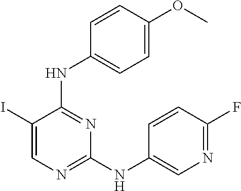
C1(I)=CN=C(NC2=CN=C(F)C=C2)N=C1NC1=CC=C(OC)C=C1
